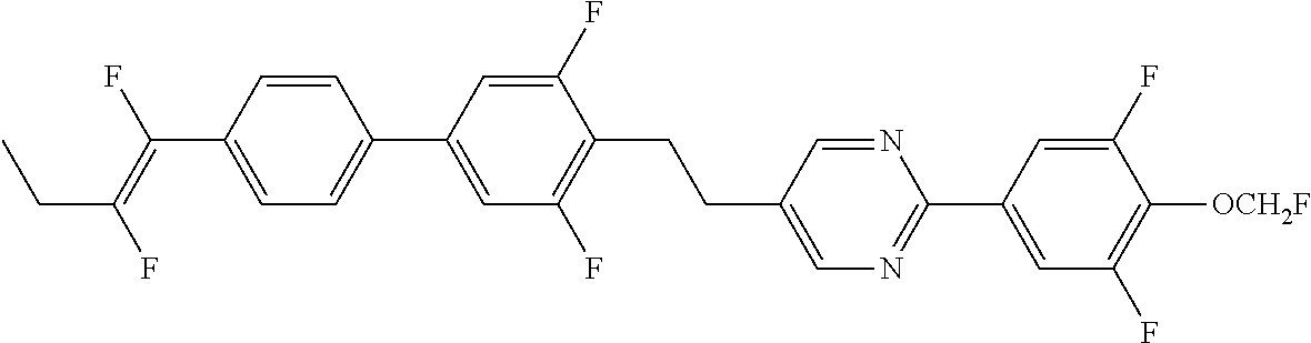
C1=CC(C(=C(F)CC)F)=CC=C1C1=CC(F)=C(CCC2=CN=C(C3=CC(F)=C([OCH2F])C(F)=C3)N=C2)C(F)=C1
